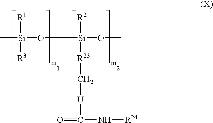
C[Si]([R1])([R3])O[Si]([R2])([R23]C[U]C(N[R24])=O)OC
